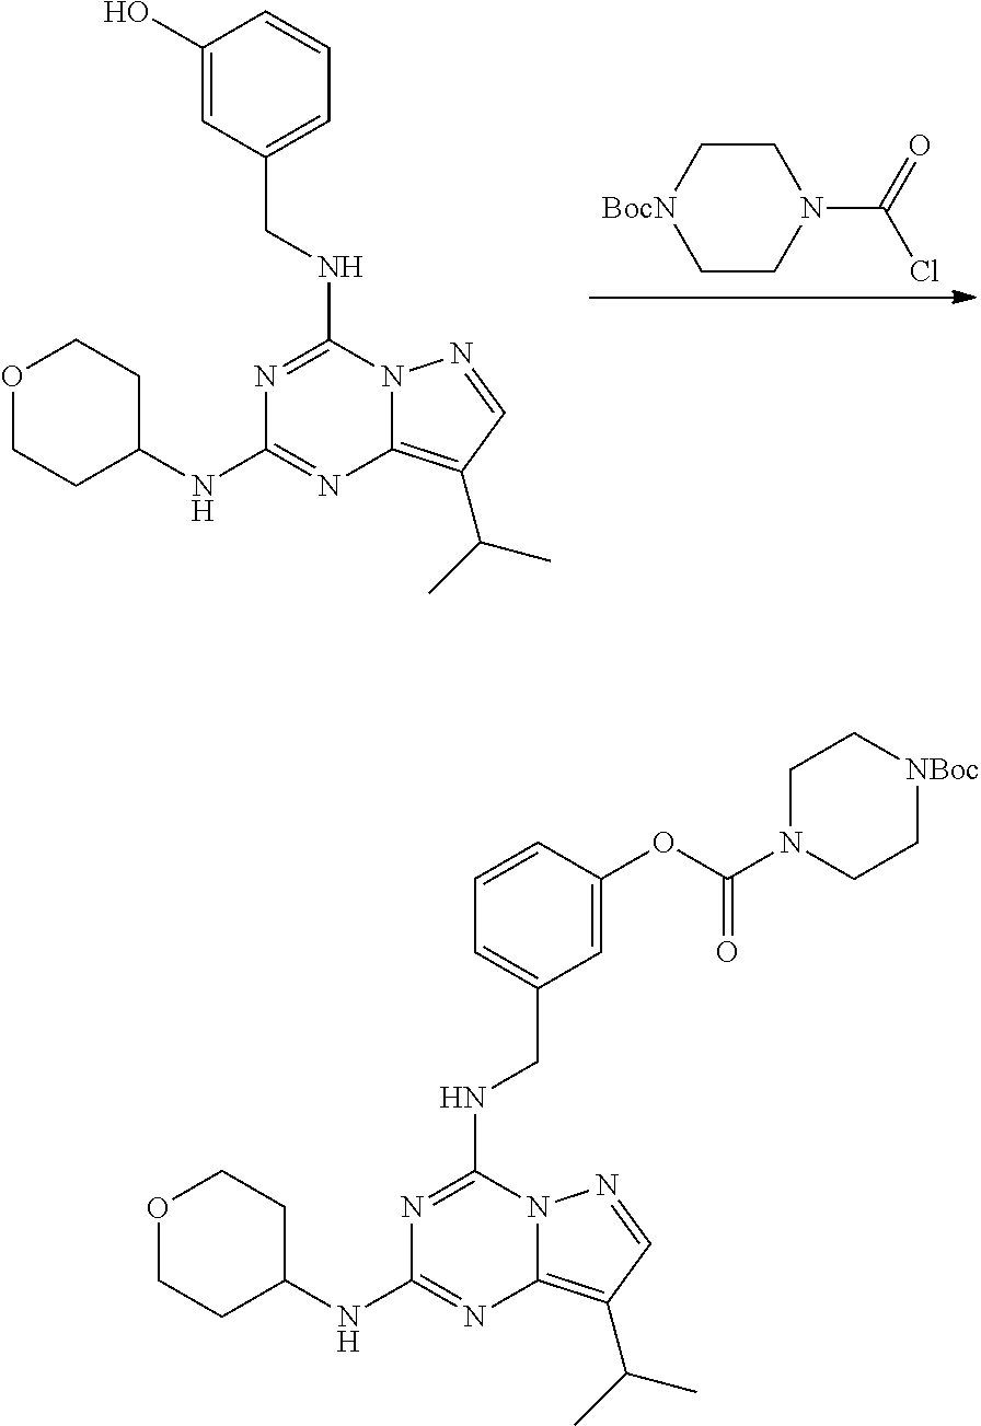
C1CN(C(=O)Cl)CC[BocN]1.N1=C(NCC2=CC=CC(O)=C2)N2C(=C(C(C)C)C=N2)N=C1NC1CCOCC1.N1=C(NCC2=CC=CC(OC(N3CC[NBoc]CC3)=O)=C2)N2C(=C(C(C)C)C=N2)N=C1NC1CCOCC1
